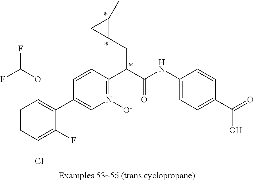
C1=CC(Cl)=C(F)C(C2=C[N+]([O-])=C(C(C(NC3=CC=C(C(=O)O)C=C3)=O)CC3CC3C)C=C2)=C1OC(F)F
